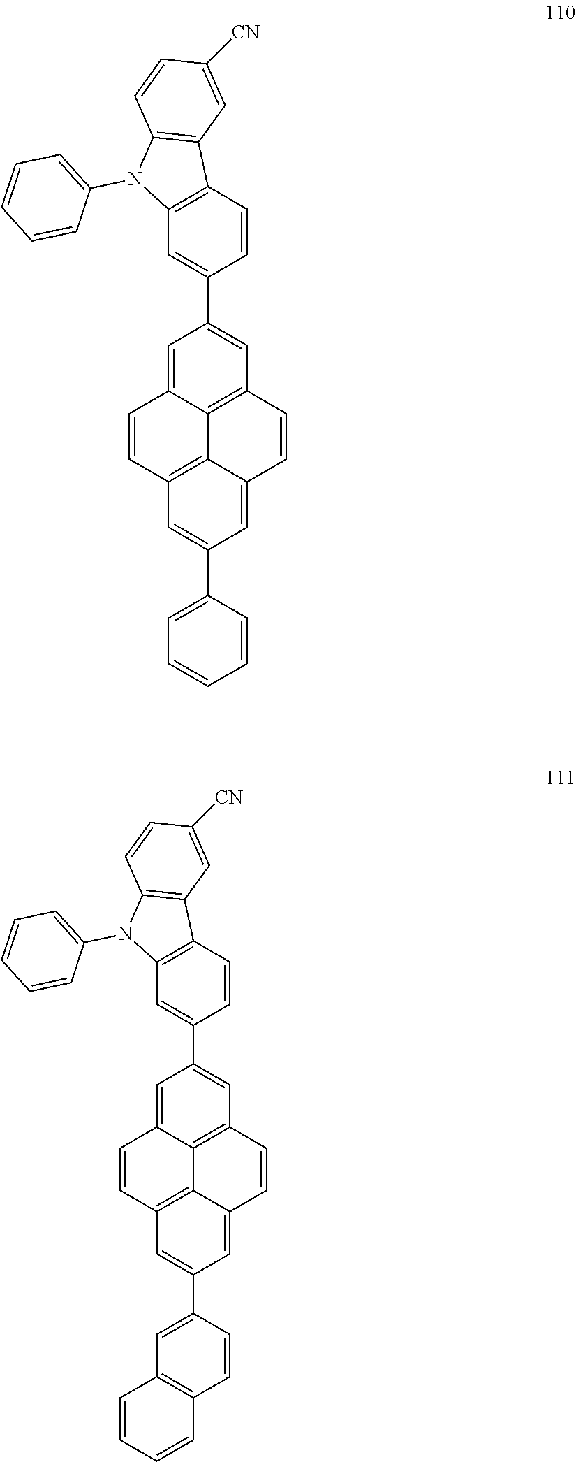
C12=C3C=C(C4=CC=CC=C4)C=C1C=CC1=C2C(=CC(C2=CC4=C(C=C2)C2=C(N4C4=CC=CC=C4)C=CC([CN])=C2)=C1)C=C3.C12=C3C=C(C4=CC5=C(C=C4)C=CC=C5)C=C1C=CC1=C2C(=CC(C2=CC4=C(C=C2)C2=C(N4C4=CC=CC=C4)C=CC([CN])=C2)=C1)C=C3
